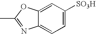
C1=C([SO3H])C=C2C(=C1)N=C(C)O2
